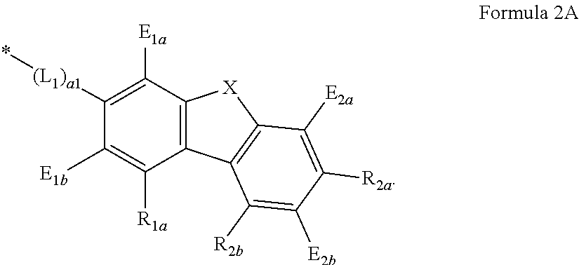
C12=C(C([E1a])=C([(L1)a1]*)C([E1b])=C1[R1a])[X]C1=C2C([R2b])=C([E2b])C([R2a])=C1[E2a]
